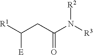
[R1]C(CC(N([R3])[R2])=O)[E]
